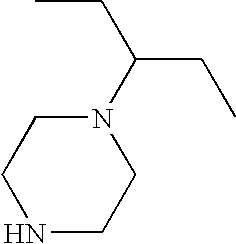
N1(C(CC)CC)CCNCC1
